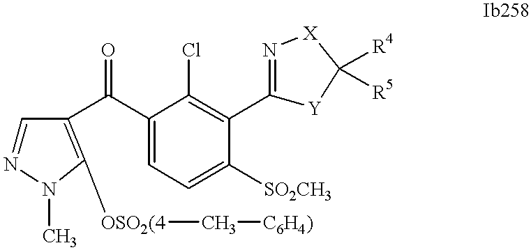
C1=NN(C)C([OSO2(4]C[C6H4)])=C1C(C1=CC=C([SO2CH3])C(C2=N[X]C([R4])([R5])[Y]2)=C1Cl)=O
